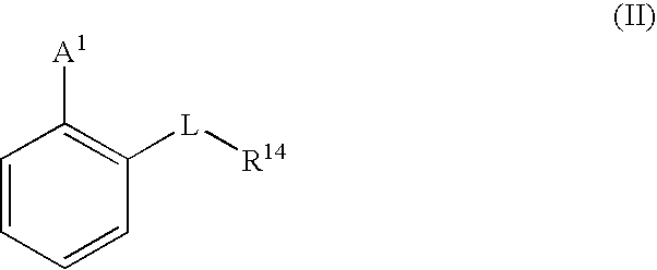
C1=CC=CC([L][R14])=C1[A1]
